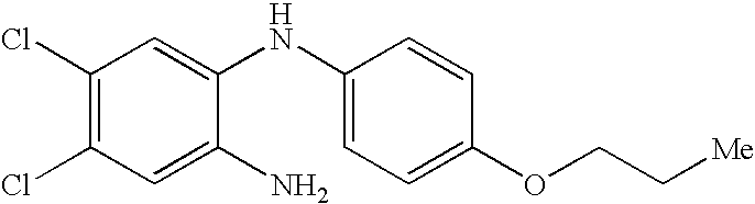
C1(Cl)=C(Cl)C=C(N)C(NC2=CC=C(OCC[Me])C=C2)=C1
